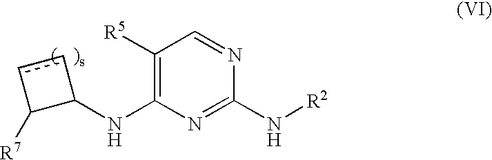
C1([R5])=C(NC2ccC2[R7])N=C(N[R2])N=C1
